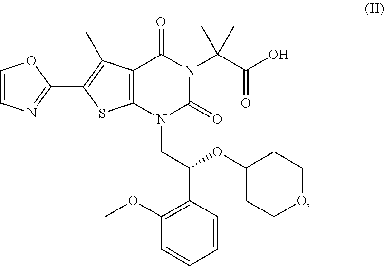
C1(C2=C(C)C3=C(S2)N(CC(OC2CCOCC2)C2=C(OC)C=CC=C2)C(=O)N(C(C)(C(=O)O)C)C3=O)=NC=CO1
